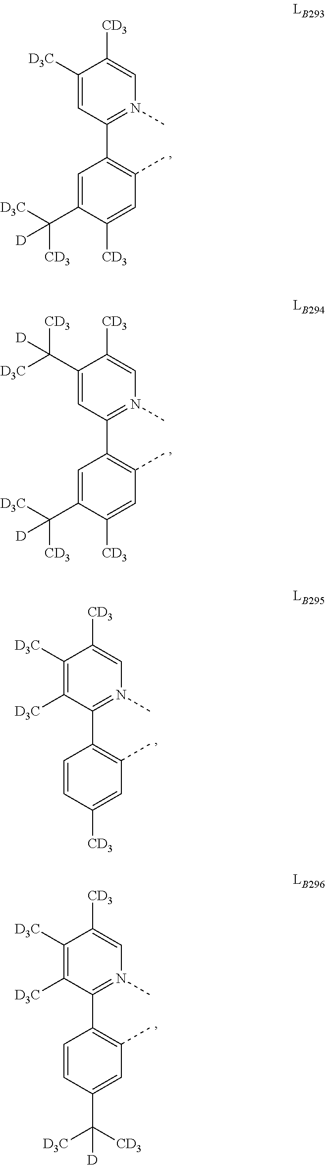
C1(C2=C(C)C=C([CD3])C(C([D3C])([CD3])[D])=C2)=N(C)C=C([CD3])C([D3C])=C1.C1(C2=C(C)C=C([CD3])C(C([D3C])([CD3])[D])=C2)=N(C)C=C([CD3])C(C([D3C])([CD3])[D])=C1.C1(C2=C(C)C=C([CD3])C=C2)=N(C)C=C([CD3])C([D3C])=C1[D3C].C1(C2=C(C)C=C(C([D])([D3C])[CD3])C=C2)=N(C)C=C([CD3])C([D3C])=C1[D3C]
